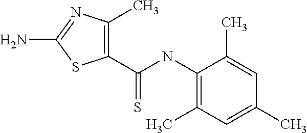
C1(N)=NC(C)=C(C(NC2=C(C)C=C(C)C=C2C)=S)S1
